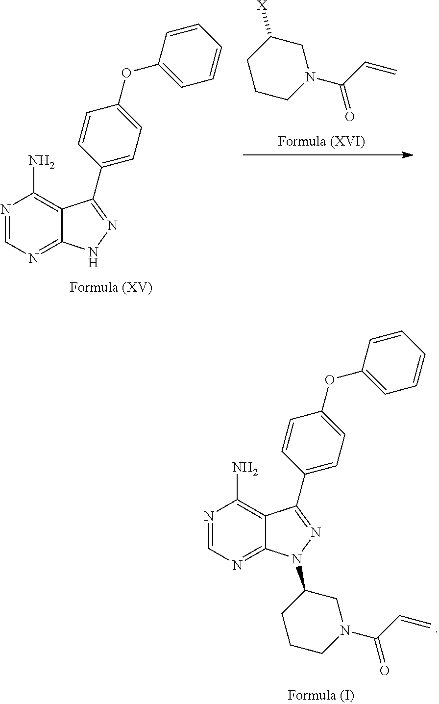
C1CN(C(C=C)=O)CC([X])C1.N1=CN=C2C(=C1N)C(C1=CC=C(OC3=CC=CC=C3)C=C1)=NN2.N1=CN=C2C(=C1N)C(C1=CC=C(OC3=CC=CC=C3)C=C1)=NN2C1CCCN(C(C=C)=O)C1
